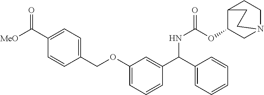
C1=C(C([MeO])=O)C=CC(COC2=CC=CC(C(C3=CC=CC=C3)NC(=O)OC3CN4CCC3CC4)=C2)=C1
